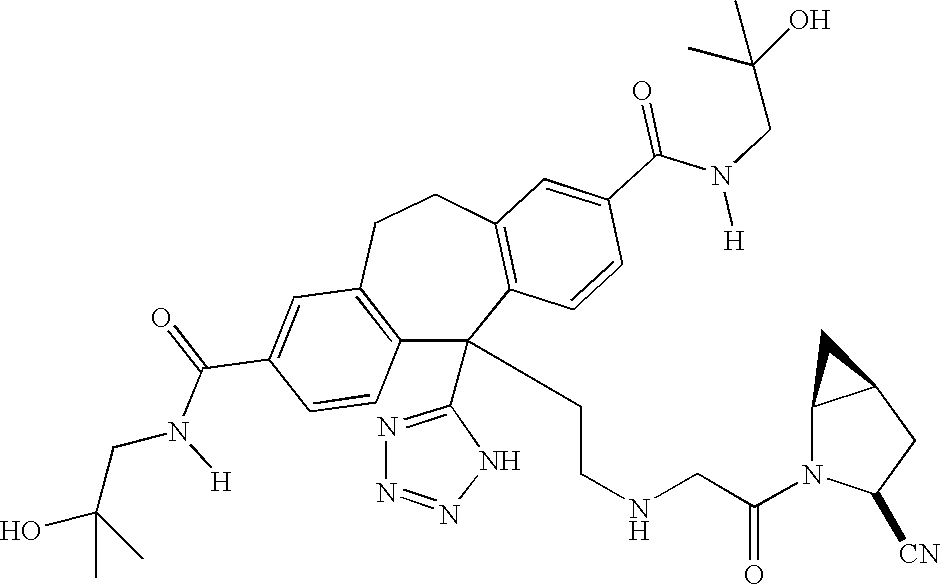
C1(C(=O)N(CC(O)(C)C)[H])=CC2=C(C=C1)C(C1=NN=NN1)(CCNCC(N1C([CN])CC3C1C3)=O)C1=C(CC2)C=C(C(N(CC(O)(C)C)[H])=O)C=C1
